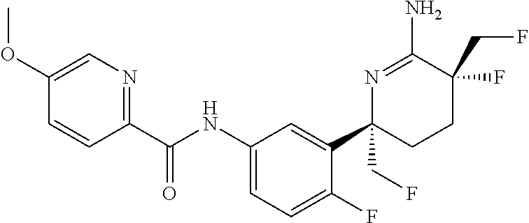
C1=C(OC)C=CC(C(NC2=CC=C(F)C(C3(CF)CCC(CF)(F)C(N)=N3)=C2)=O)=N1
